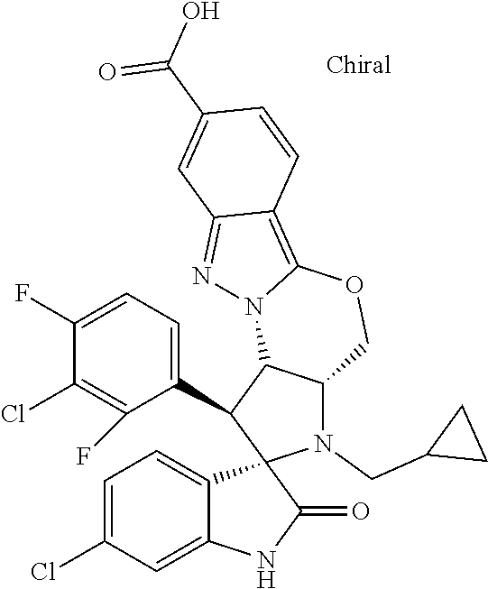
C1=C(Cl)C=C2C(=C1)C1(C(=O)N2)N(CC2CC2)C2C(C1C1=CC=C(F)C(Cl)=C1F)N1C(=C3C(=N1)C=C(C(O)=O)C=C3)OC2
